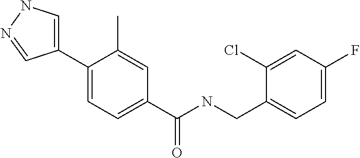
C1=C(C2=CC=C(C(NCC3=CC=C(F)C=C3Cl)=O)C=C2C)C=NN1
